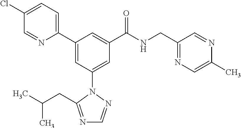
C1(C2=CC(N3N=CN=C3CC(C)C)=CC(C(NCC3=NC=C(C)N=C3)=O)=C2)=CC=C(Cl)C=N1
